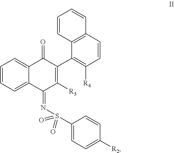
C12=C(C=CC([R4])=C1C1=C([R3])C(=NS(=O)(=O)C3=CC=C([R2])C=C3)C3=CC=CC=C3C1=O)C=CC=C2
